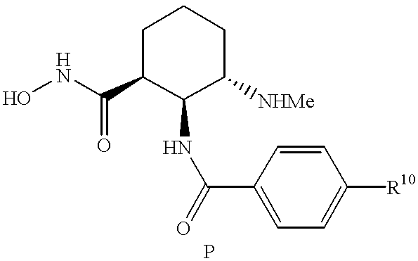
ONC(=O)C1C(NC(=O)C2=CC=C([R10])C=C2)C([NHMe])CCC1
